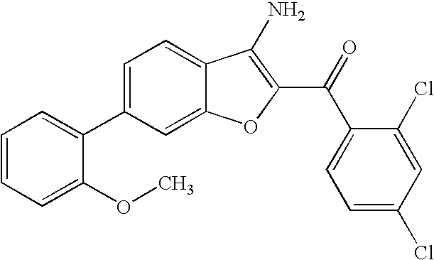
C1=CC=C(OC)C(C2=CC=C3C(=C2)OC(C(C2=CC=C(Cl)C=C2Cl)=O)=C3N)=C1
